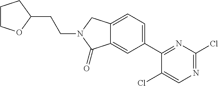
C12=CC(C3=NC(Cl)=NC=C3Cl)=CC=C1CN(CCC1CCCO1)C2=O
